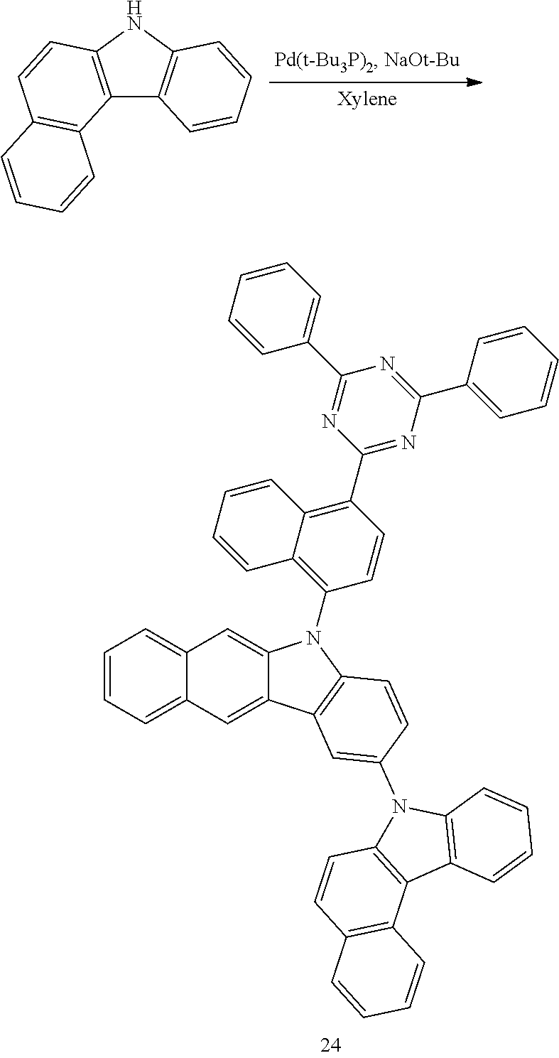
C1=CC=CC(C2=NC(C3=C4C(=C(N5C6=CC7=CC=CC=C7C=C6C6=C5C=CC(N5C7=C(C8=C5C=CC=C8)C5=C(C=C7)C=CC=C5)=C6)C=C3)C=CC=C4)=NC(C3=CC=CC=C3)=N2)=C1.C12=C(NC3=C1C=CC=C3)C=CC1=C2C=CC=C1
